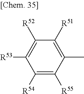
C1([R54])=C([R55])C(C)=C([R51])C([R52])=C1[R53]
